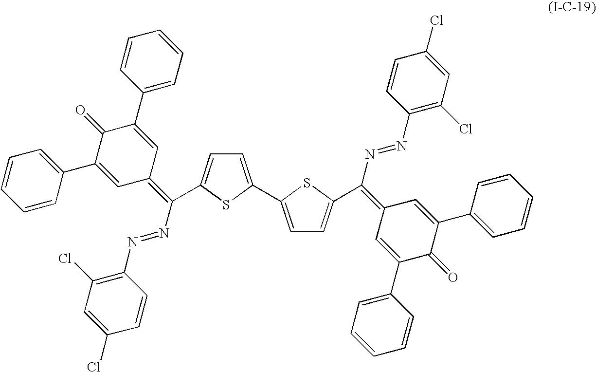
C1=C(C2=CC=C(C(N=NC3=C(Cl)C=C(Cl)C=C3)=C3C=C(C4=CC=CC=C4)C(=O)C(C4=CC=CC=C4)=C3)S2)SC(C(=C2C=C(C3=CC=CC=C3)C(=O)C(C3=CC=CC=C3)=C2)N=NC2=C(Cl)C=C(Cl)C=C2)=C1
